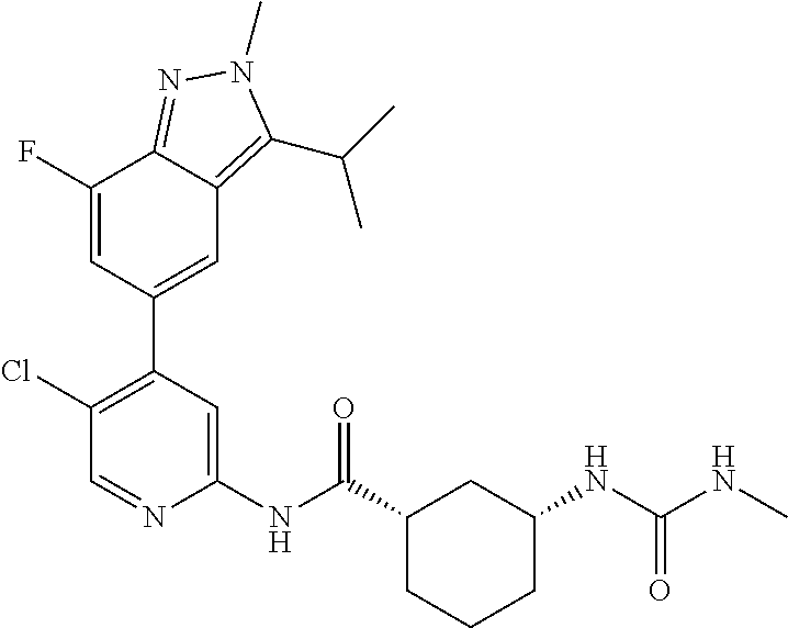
C1(NC(C2CCCC(NC(NC)=O)C2)=O)=CC(C2=CC3=C(C(C)C)N(C)N=C3C(F)=C2)=C(Cl)C=N1
